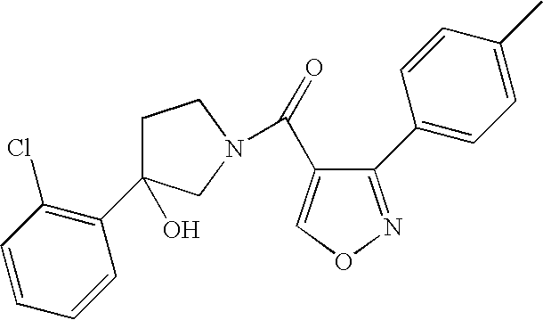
O=C(C1=CON=C1C1=CC=C(C)C=C1)N1CC(C2=C(Cl)C=CC=C2)(O)CC1
